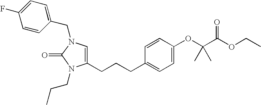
C1=CC(CN2C=C(CCCC3=CC=C(OC(C(OCC)=O)(C)C)C=C3)N(CCC)C2=O)=CC=C1F
